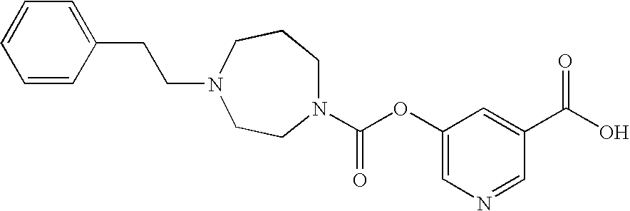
N1(C(OC2=CN=CC(C(O)=O)=C2)=O)CCCN(CCC2=CC=CC=C2)CC1
